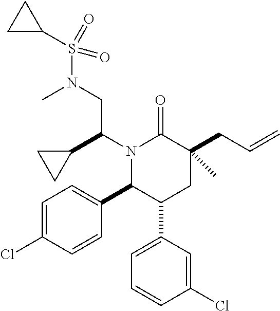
N1(C(C2CC2)CN(S(=O)(=O)C2CC2)C)C(C2=CC=C(Cl)C=C2)C(C2=CC=CC(Cl)=C2)CC(CC=C)(C)C1=O
